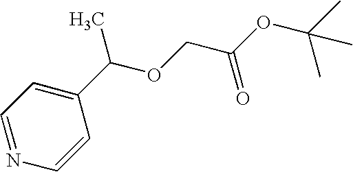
C1=NC=CC(C(OCC(OC(C)(C)C)=O)C)=C1
